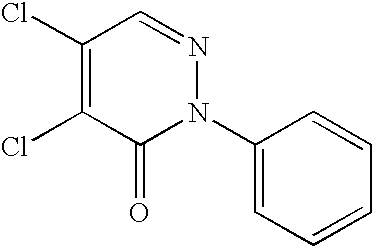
C1(Cl)=C(Cl)C(=O)N(C2=CC=CC=C2)N=C1
